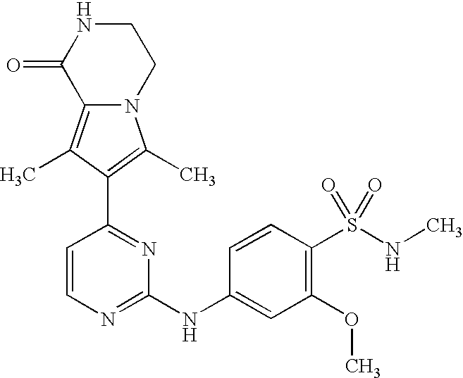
N12C(=C(C)C(C3=NC(NC4=CC(OC)=C(S(NC)(=O)=O)C=C4)=NC=C3)=C1C)C(=O)NCC2
